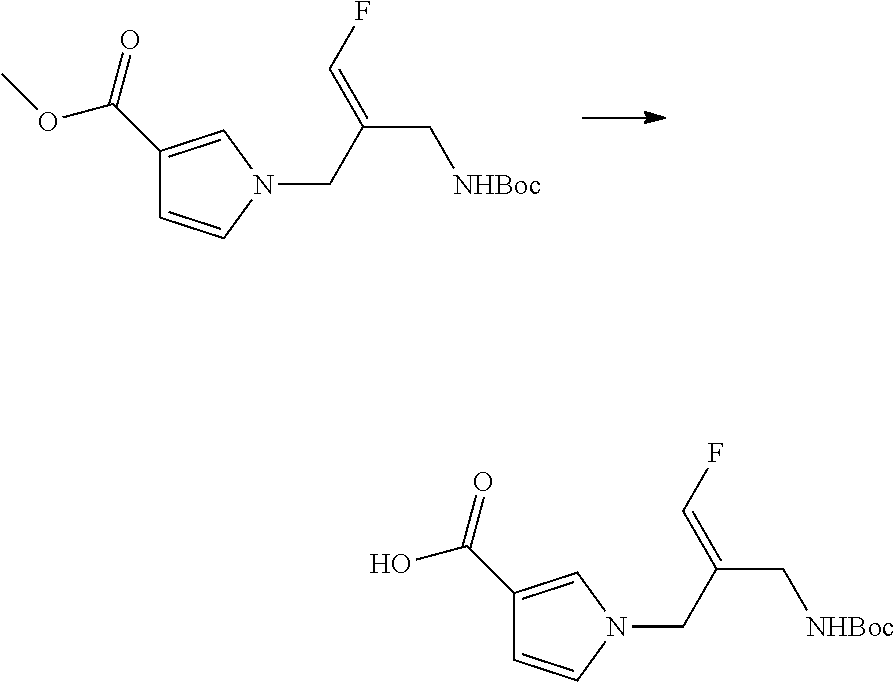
COC(=O)C1=CN(CC(=CF)C[NHBoc])C=C1.OC(=O)C1=CN(CC(=CF)C[NHBoc])C=C1
